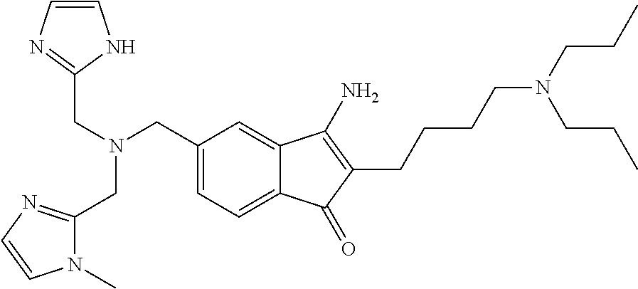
C(N(CC1=CC=C2C(=C1)C(N)=C(CCCCN(CCC)CCC)C2=O)CC1=NC=CN1)C1=NC=CN1C
